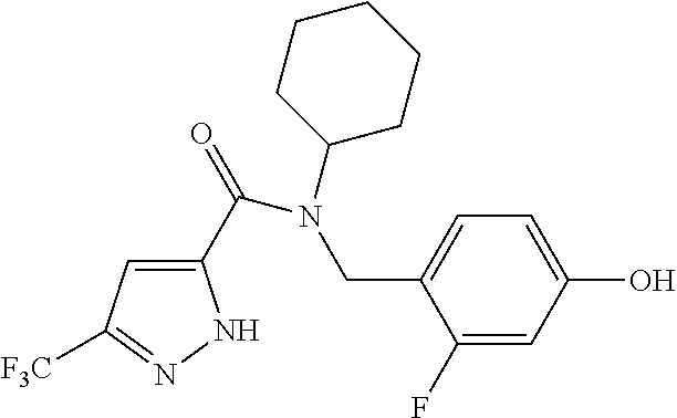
C1(C(=O)N(CC2=CC=C(O)C=C2F)C2CCCCC2)=CC([F3C])=NN1
